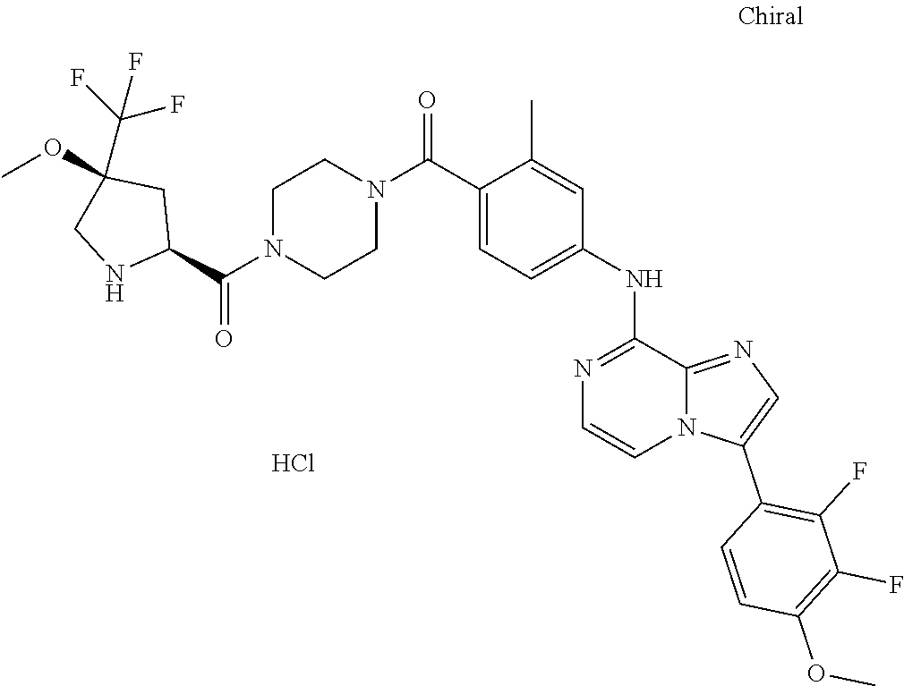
O(C)C1=C(F)C(F)=C(C2=CN=C3N2C=CN=C3NC2=CC=C(C(N3CCN(C(C4NCC(OC)(C(F)(F)F)C4)=O)CC3)=O)C(C)=C2)C=C1.Cl
